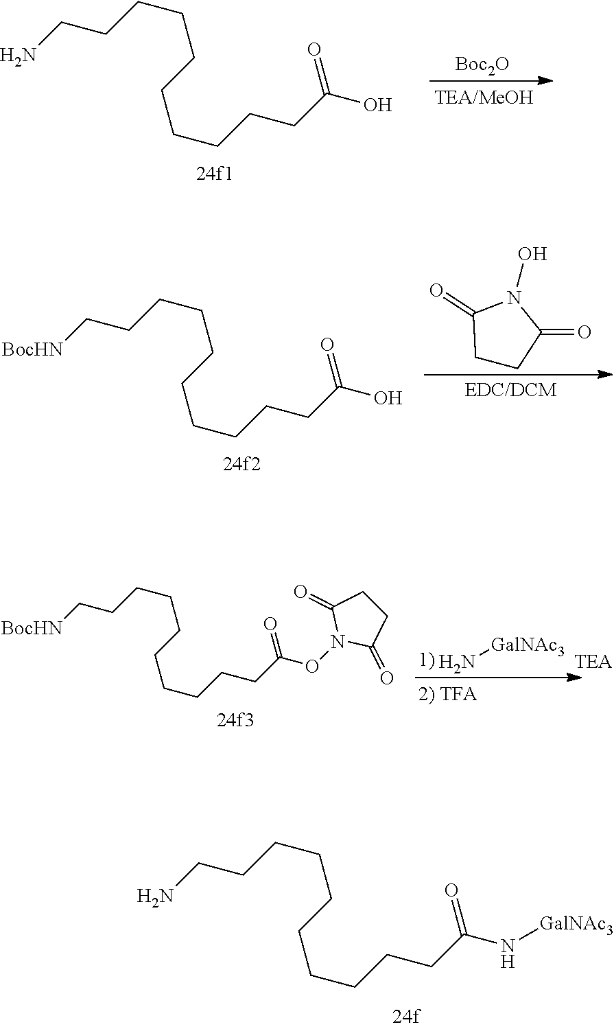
[Boc2O].C(CCCCCCCCC(O)=O)CN.C(CCCCCCCCC(O)=O)C[BocHN].C1CC(=O)N(O)C1=O.N[GalNAc3].C(CCCCCCCCC(ON1C(=O)CCC1=O)=O)C[BocHN].C(CCCCCCCCC(N[GalNAc3])=O)CN
